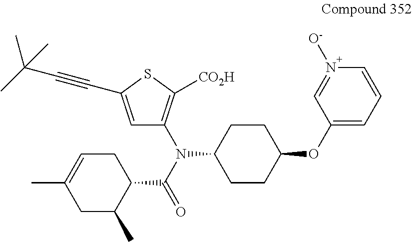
C1=C(C#CC(C)(C)C)SC([CO2H])=C1N(C(=O)C1CC=C(C)CC1C)C1CCC(OC2=CC=CN([O-])=C2)CC1
